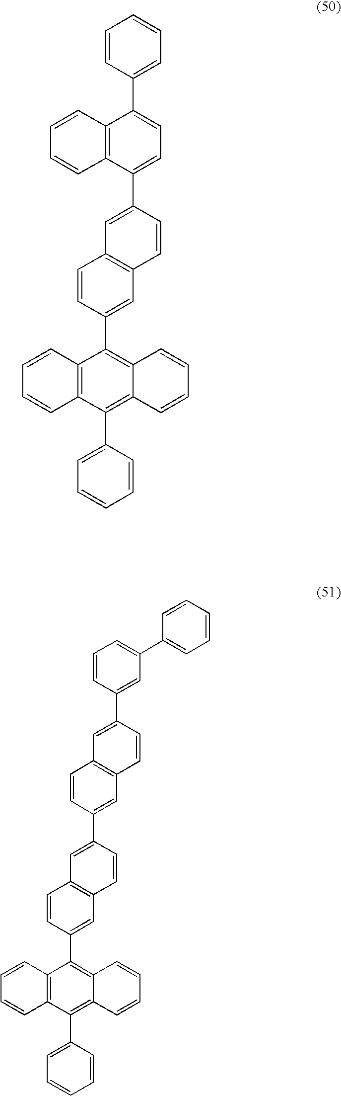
C12=C(C(C3=CC=CC=C3)=C3C(=C1C1=CC4=C(C=C1)C=C(C1=CC5=C(C=C1)C=C(C1=CC(C6=CC=CC=C6)=CC=C1)C=C5)C=C4)C=CC=C3)C=CC=C2.C12=C(C(C3=CC=CC=C3)=C3C(=C1C1=CC4=C(C=C1)C=C(C1=CC=C(C5=CC=CC=C5)C5=C1C=CC=C5)C=C4)C=CC=C3)C=CC=C2
